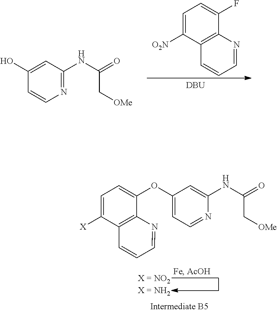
C1=C([O2N])C2=C(C(F)=C1)N=CC=C2.[DBU].C1(O)=CC(NC(C[OMe])=O)=NC=C1.C1=C([X])C2=C(C(OC3=CC=NC(NC(C[OMe])=O)=C3)=C1)N=CC=C2
